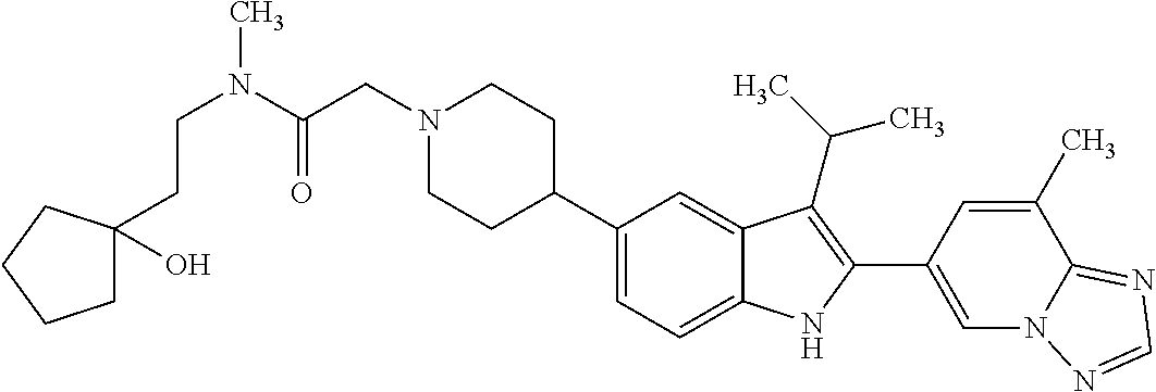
N1(CC(N(CCC2(O)CCCC2)C)=O)CCC(C2=CC=C3C(=C2)C(C(C)C)=C(C2=CN4C(=NC=N4)C(C)=C2)N3)CC1
